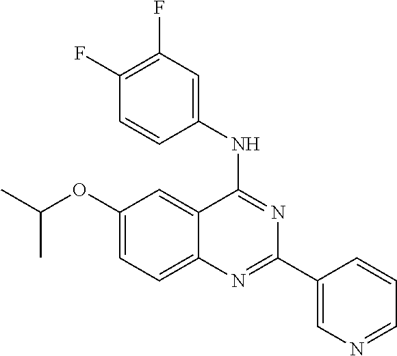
C1(OC(C)C)=CC=C2C(=C1)C(NC1=CC(F)=C(F)C=C1)=NC(C1=CN=CC=C1)=N2
